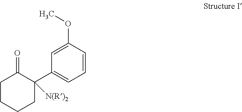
C1CCCC(C2=CC=CC(OC)=C2)([N(R)2])C1=O
